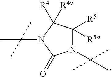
N1(C(C)(C)C)C([R5])([R5a])C([R4])([R4a])N(C(C)(C)C)C1=O
